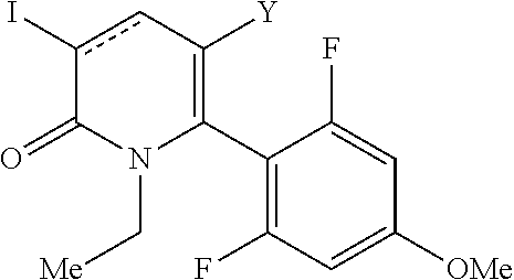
C1(C2=C([Y])cc(I)C(=O)N2C[Me])=C(F)C=C([OMe])C=C1F
